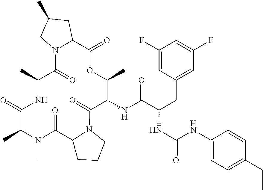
CC1N(C)C(=O)C2CCCN2C(=O)C(NC(C(NC(=O)NC2=CC=C(CC)C=C2)CC2=CC(F)=CC(F)=C2)=O)C(C)OC(=O)C2N(C(=O)C(C)NC1=O)CC(C)C2
